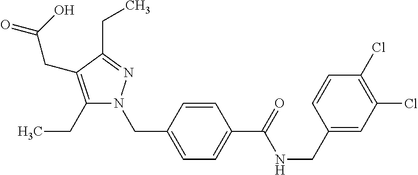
O=C(C1=CC=C(CN2C(CC)=C(CC(=O)O)C(CC)=N2)C=C1)NCC1=CC(Cl)=C(Cl)C=C1
